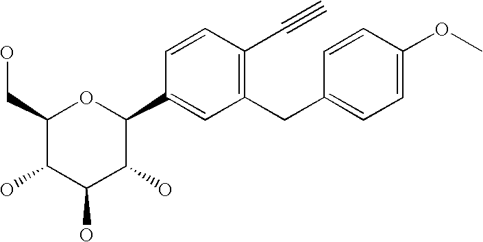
C1(CC2=CC=C(OC)C=C2)=C(C#C)C=CC(C2OC(CO)C(O)C(O)C2O)=C1
